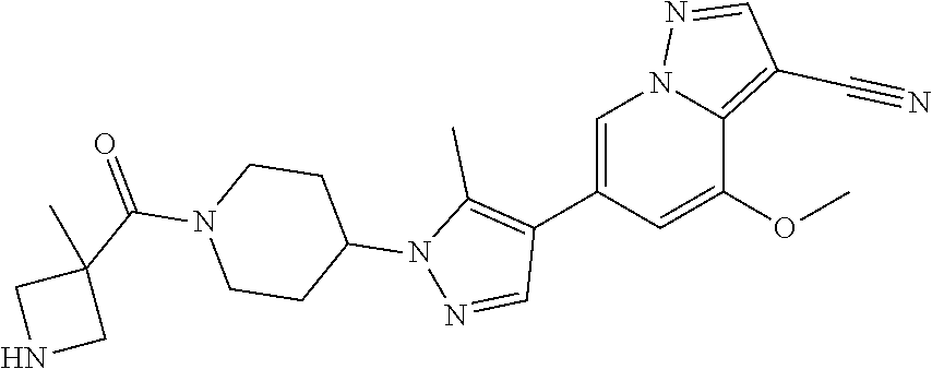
C1(C2=C(C)N(C3CCN(C(=O)C4(C)CNC4)CC3)N=C2)=CN2C(=C(C#N)C=N2)C(OC)=C1
